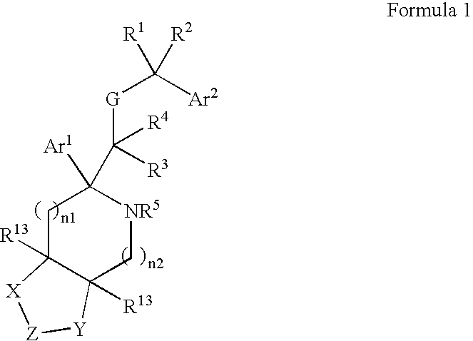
C1C2([R13])C([R13])(C[NR5]C1([Ar1])C([G]C([Ar2])([R1])[R2])([R3])[R4])[Y][Z][X]2
